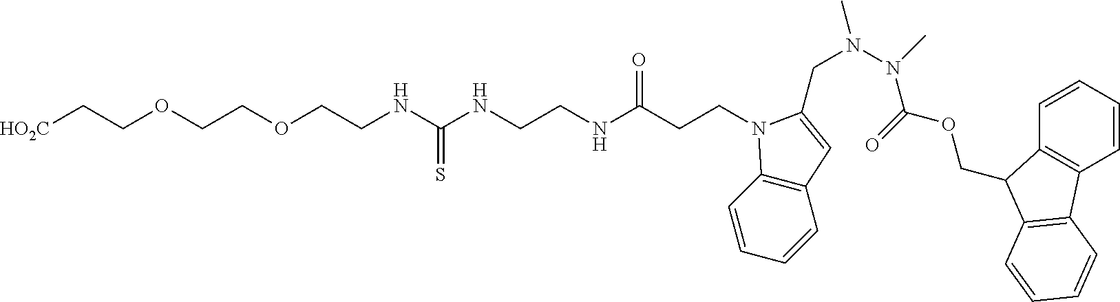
C12=C(C=CC=C1)C=C(CN(N(C(OCC1C3=C(C=CC=C3)C3=C1C=CC=C3)=O)C)C)N2CCC(NCCNC(NCCOCCOCC[HO2C])=S)=O
